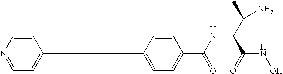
C1=CN=CC=C1C#CC#CC1=CC=C(C(NC(C(N)C)C(NO)=O)=O)C=C1
